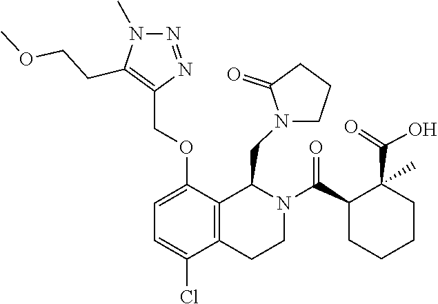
N1(C)N=NC(COC2=CC=C(Cl)C3=C2C(CN2CCCC2=O)N(C(C2CCCCC2(C(=O)O)C)=O)CC3)=C1CCOC
